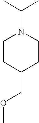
C1CC(COC)CCN1C(C)C
